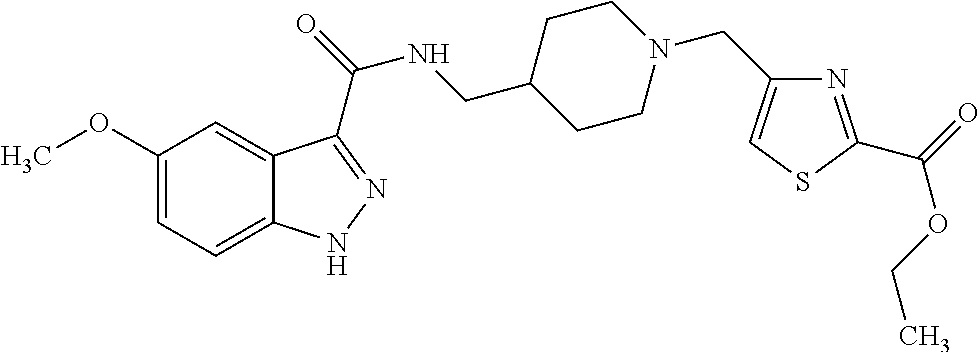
C1(OC)=CC=C2C(=C1)C(C(=O)NCC1CCN(CC3=CSC(C(OCC)=O)=N3)CC1)=NN2
